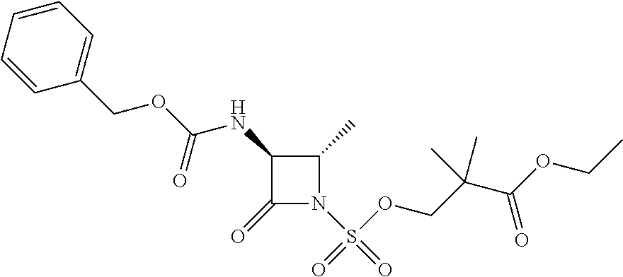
C1(=O)N(S(=O)(OCC(C(OCC)=O)(C)C)=O)C(C)C1NC(OCC1=CC=CC=C1)=O
